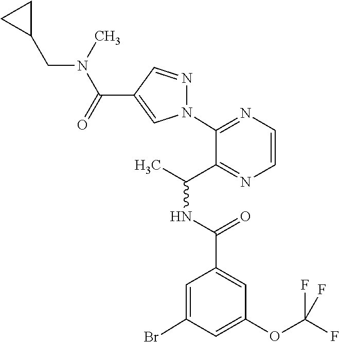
C1=C(OC(F)(F)F)C=C(C(=O)NC(C)C2=NC=CN=C2N2N=CC(C(=O)N(C)CC3CC3)=C2)C=C1Br
